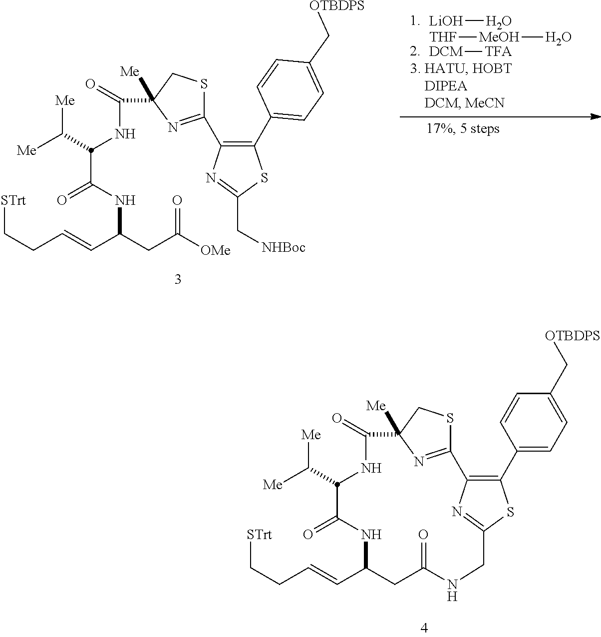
C12=NC([Me])(CS1)C(=O)NC(C([Me])[Me])C(=O)NC(C=CCC[STrt])CC(=O)NCC1=NC2=C(C2=CC=C(C[OTBDPS])C=C2)S1.C1(C2=C(C3=CC=C(C[OTBDPS])C=C3)SC(C[NHBoc])=N2)=NC(C(=O)NC(C([Me])[Me])C(=O)NC(C=CCC[STrt])CC([OMe])=O)([Me])CS1.[LiOH]O.[THF][MeOH]O.[DCM][TFA]
